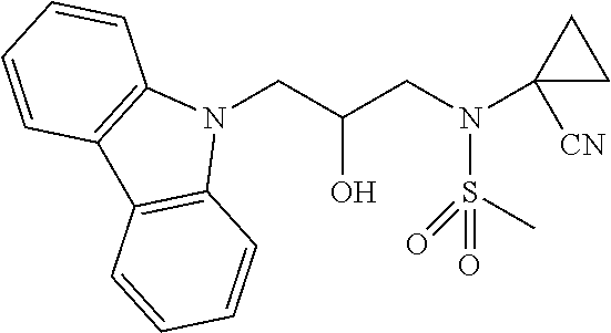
N1(CC(CN(S(=O)(=O)C)C2([CN])CC2)O)C2=C(C3=C1C=CC=C3)C=CC=C2
